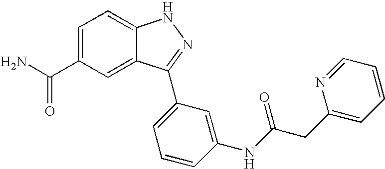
C1=C(C(N)=O)C=C2C(=C1)NN=C2C1=CC=CC(NC(CC2=CC=CC=N2)=O)=C1
